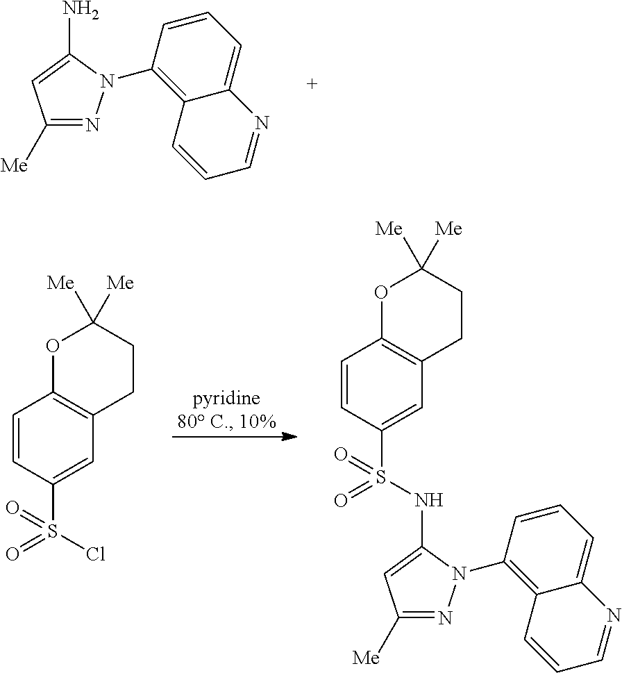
C1([Me])=NN(C2=C3C(=CC=C2)N=CC=C3)C(N)=C1.C1=CC(S(=O)(Cl)=O)=CC2=C1OC([Me])([Me])CC2.C1=CC(S(=O)(=O)NC2=CC([Me])=NN2C2=C3C(=CC=C2)N=CC=C3)=CC2=C1OC([Me])([Me])CC2
